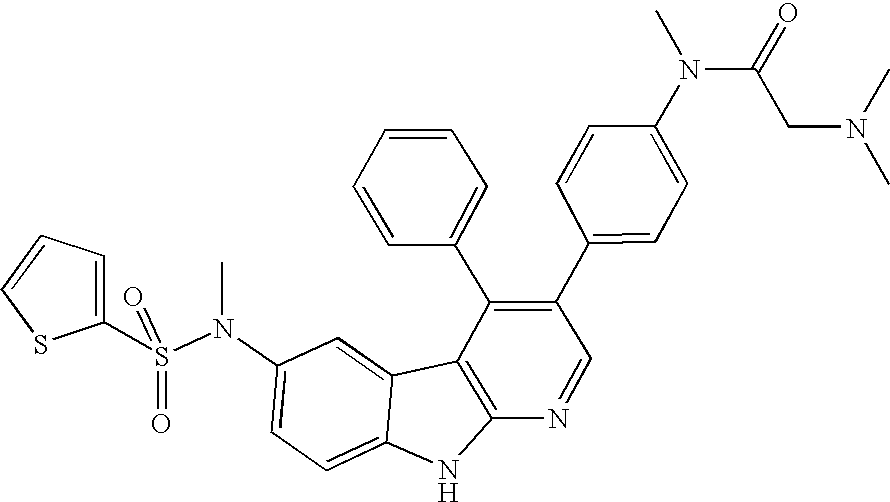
O=S(C1=CC=CS1)(=O)N(C1=CC=C2C(=C1)C1=C(N2)N=CC(C2=CC=C(N(C(CN(C)C)=O)C)C=C2)=C1C1=CC=CC=C1)C
